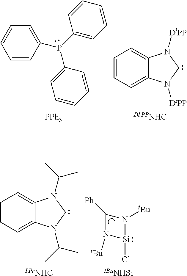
C1=CC(P(C2=CC=CC=C2)C2=CC=CC=C2)=CC=C1.C1=CC=C2C(=C1)N([DiPP])CN2[DiPP].[PPh3].[DIPPNHC].Cl[Si]1N([tBu])C([Ph])N1[tBu].C1=CC=C2C(=C1)N(C(C)C)CN2C(C)C.[IPrNHC].[tBuNHSi]
